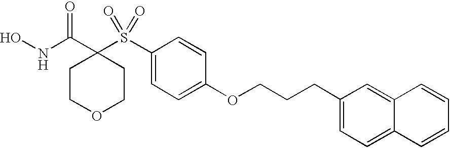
C1(S(C2(C(NO)=O)CCOCC2)(=O)=O)=CC=C(OCCCC2=CC=C3C(=C2)C=CC=C3)C=C1
